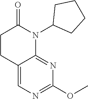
C1CC2=CN=C(OC)N=C2N(C2CCCC2)C1=O
